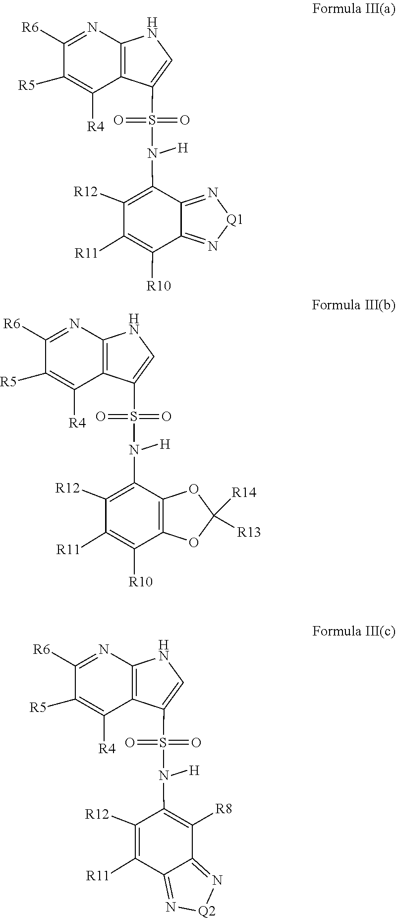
C1([R11])=C([R10])C2=N[Q1]N=C2C(N(S(C2=CNC3=C2C([R4])=C([R5])C([R6])=N3)(=O)=O)[H])=C1[R12].C1([R11])=C([R10])C2=C(C(N(S(C3=CNC4=C3C([R4])=C([R5])C([R6])=N4)(=O)=O)[H])=C1[R12])OC([R14])([R13])O2.C1([R11])=C([R12])C(N(S(C2=CNC3=C2C([R4])=C([R5])C([R6])=N3)(=O)=O)[H])=C([R8])C2=N[Q2]N=C12
